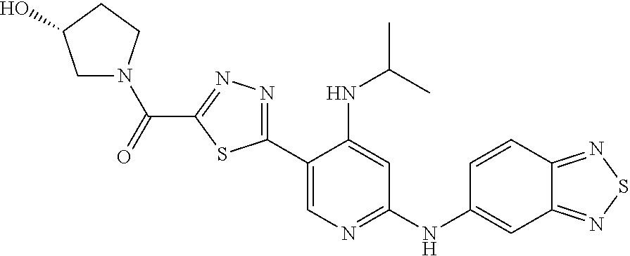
C1N(C(=O)C2=NN=C(C3=CN=C(NC4=CC5=NSN=C5C=C4)C=C3NC(C)C)S2)CCC1O
